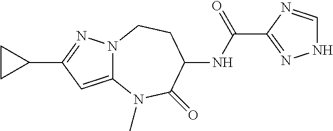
N12C(=CC(C3CC3)=N1)N(C)C(=O)C(NC(C1=NNC=N1)=O)CC2
